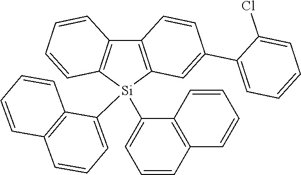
C12=C([Si](C3=CC=CC4=C3C=CC=C4)(C3=CC=CC4=C3C=CC=C4)C3=C1C=CC(C1=CC=CC=C1Cl)=C3)C=CC=C2
